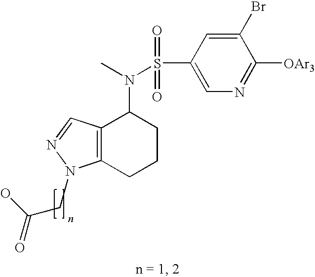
S(N(C1C2=C(CCC1)N(CC(=O)O)N=C2)C)(=O)(=O)C1=CN=C([OAr3])C(Br)=C1
